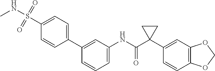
C1=C(NC(C2(C3=CC4=C(C=C3)OCO4)CC2)=O)C=C(C2=CC=C(S(NC)(=O)=O)C=C2)C=C1
